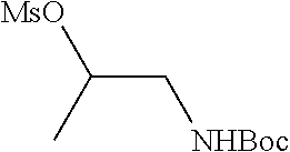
C(C[NHBoc])(C)[MsO]
